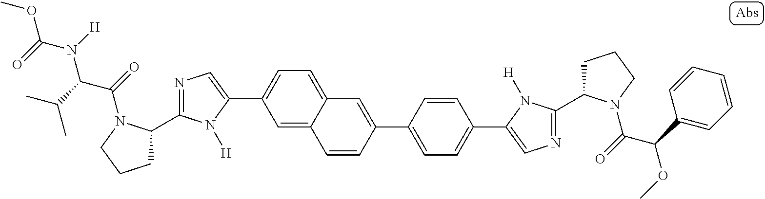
COC(=O)N(C(C(C)C)C(=O)N1C(C2=NC=C(C3=CC=C4C(=C3)C=CC(C3=CC=C(C5=CN=C(C6CCCN6C(=O)C(C6=CC=CC=C6)OC)N5[H])C=C3)=C4)N2[H])CCC1)[H]
